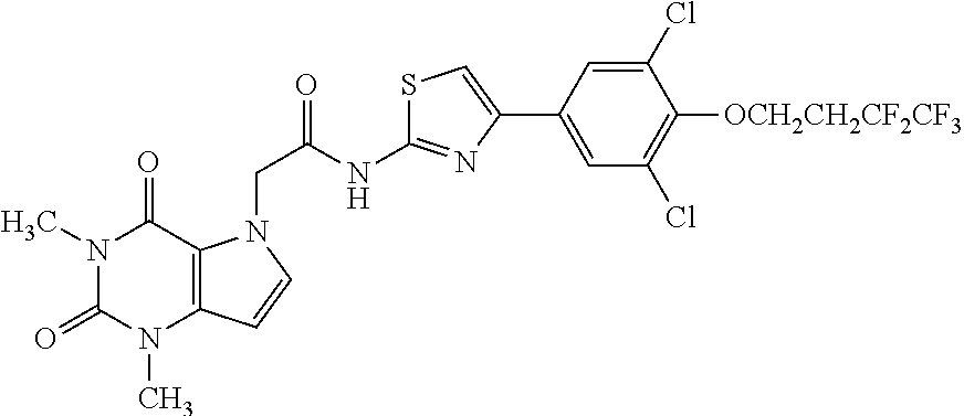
N1(C)C(=O)N(C)C2=C(C1=O)N(CC(=O)NC1=NC(C3=CC(Cl)=C([OCH2CH2CF2CF3])C(Cl)=C3)=CS1)C=C2
